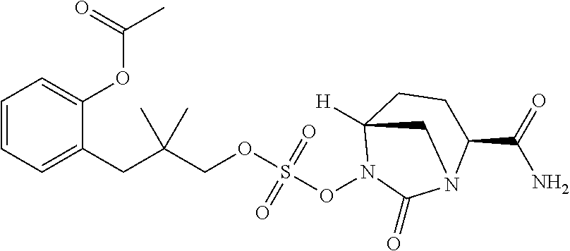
C(OC1=CC=CC=C1CC(COS(=O)(ON1C(=O)N2C(C(=O)N)CCC1([H])C2)=O)(C)C)(=O)C
